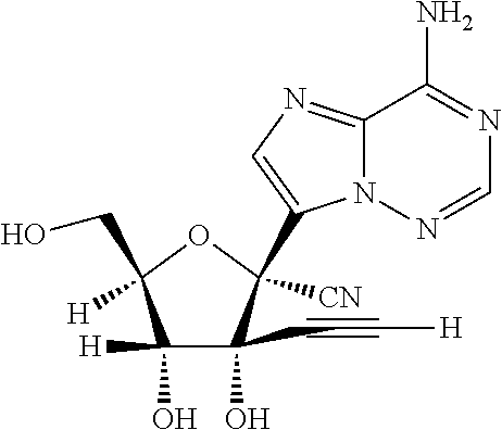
C12=NC=C(C3([CN])C(O)(C#C[H])C(O)([H])C(CO)([H])O3)N1N=CN=C2N
